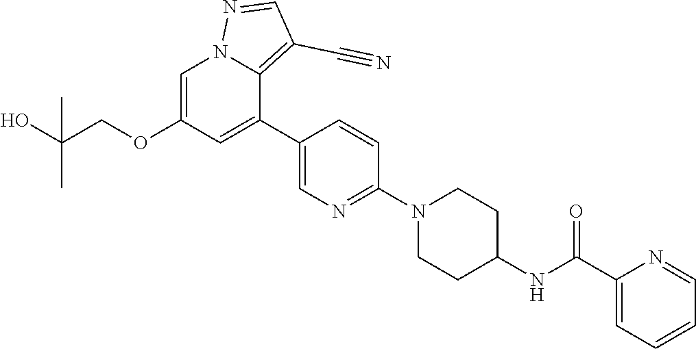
C1=C(OCC(O)(C)C)C=C(C2=CN=C(N3CCC(NC(C4=CC=CC=N4)=O)CC3)C=C2)C2=C(C#N)C=NN12
